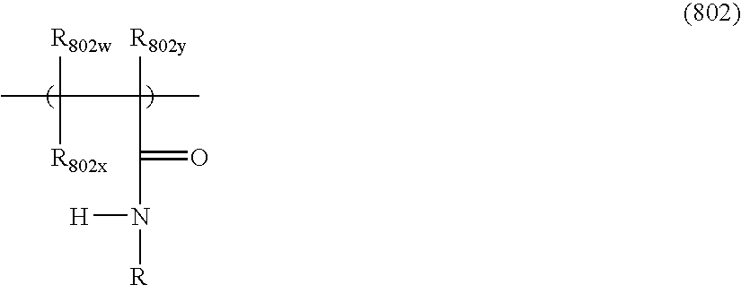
CC([R802w])(C([R802y])(C(=O)N([R])[H])C)[R802x]
